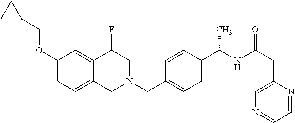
C1(OCC2CC2)=CC=C2C(=C1)C(F)CN(CC1=CC=C(C(NC(=O)CC3=CN=CC=N3)C)C=C1)C2
